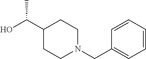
C1(C(O)C)CCN(CC2=CC=CC=C2)CC1
